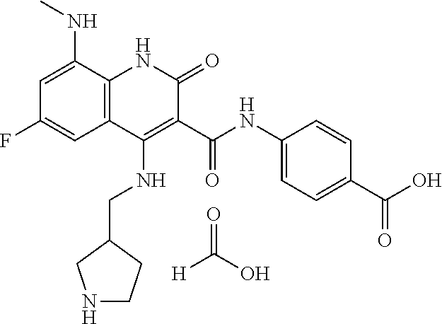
[H]C(O)=O.C1=C(NC)C2=C(C=C1F)C(NCC1CCNC1)=C(C(NC1=CC=C(C(O)=O)C=C1)=O)C(=O)N2
